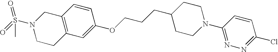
C12=C(C=C(OCCCC3CCN(C4=NN=C(Cl)C=C4)CC3)C=C1)CCN(S(C)(=O)=O)C2
